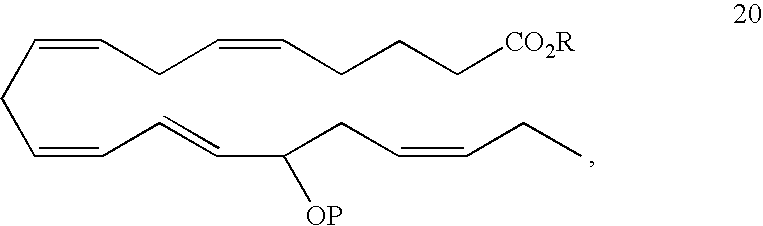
C(=CC=CC([OP])CC=CCC)CC=CCC=CCCC[CO2R]
